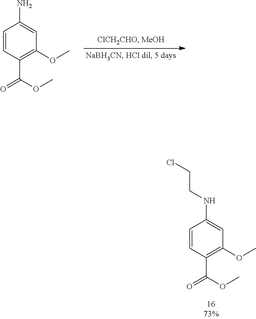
C1=CC(C(=O)OC)=C(OC)C=C1N.C1=CC(C(=O)OC)=C(OC)C=C1NCCCl
